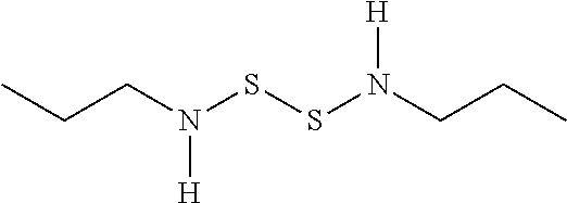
N(SSN(CCC)[H])(CCC)[H]
